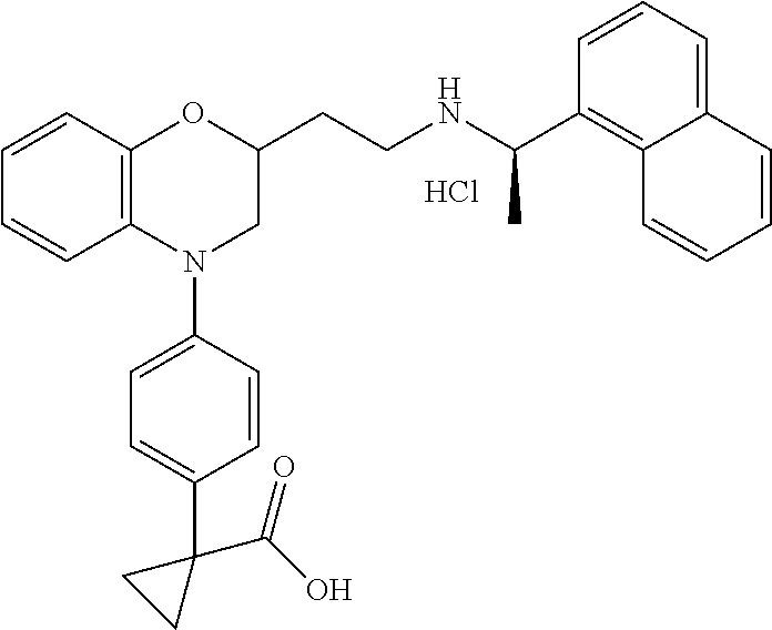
Cl.C1=CC2=C(C=C1)N(C1=CC=C(C3(C(O)=O)CC3)C=C1)CC(CCNC(C1=C3C(=CC=C1)C=CC=C3)C)O2
